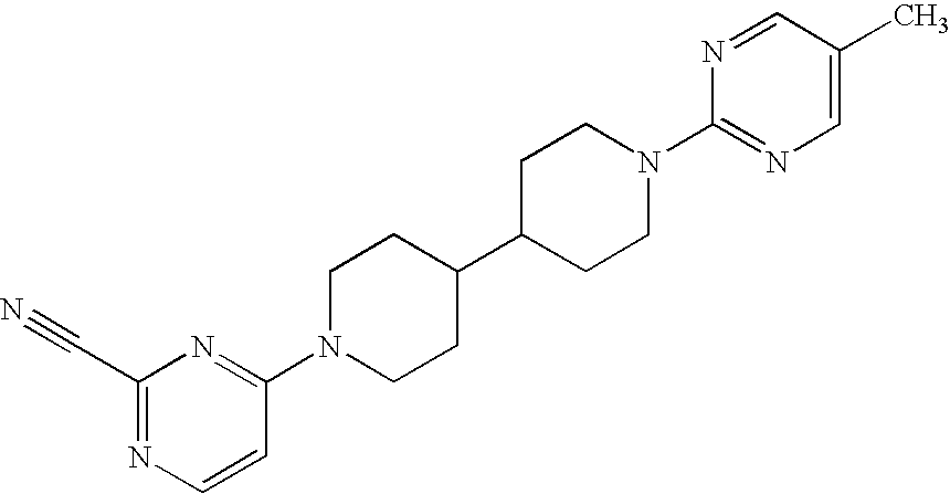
C1(C#N)=NC=CC(N2CCC(C3CCN(C4=NC=C(C)C=N4)CC3)CC2)=N1
